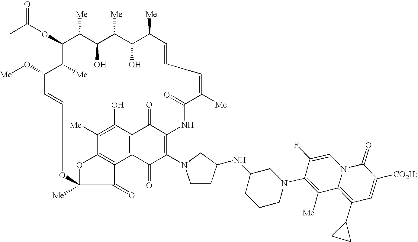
O(C1C([Me])C(O)C([Me])C(O)C([Me])C=CC=C([Me])C(=O)NC2=C(N3CCC(NC4CCCN(C5=C([Me])C6=C(C7CC7)C=C([CO2H])C(=O)N6C=C5F)C4)C3)C(=O)C3=C(C2=O)C(O)=C([Me])C2=C3C(=O)C([Me])(O2)OC=CC(O[Me])C1[Me])C(=O)C
